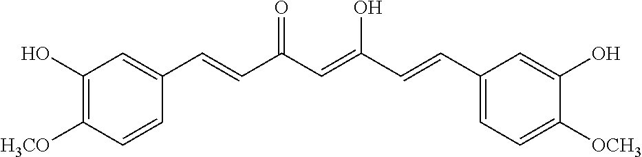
C1(O)=C([H3CO])C=CC(C=CC(C=C(C=CC2=CC=C([OCH3])C(O)=C2)O)=O)=C1
